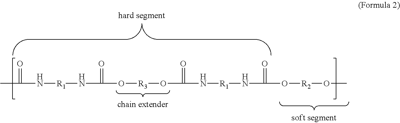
CC(N[R1]NC(O[R3]OC(N[R1]NC(=O)O[R2]OC)=O)=O)=O
